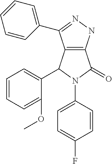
C12=C(NN=C1C1=CC=CC=C1)C(=O)N(C1=CC=C(F)C=C1)C2C1=CC=CC=C1OC
